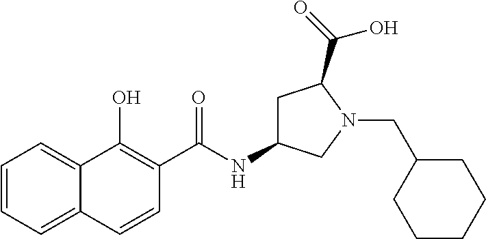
C1=CC=C2C(=C1)C(O)=C(C(NC1CC(C(=O)O)N(CC3CCCCC3)C1)=O)C=C2
